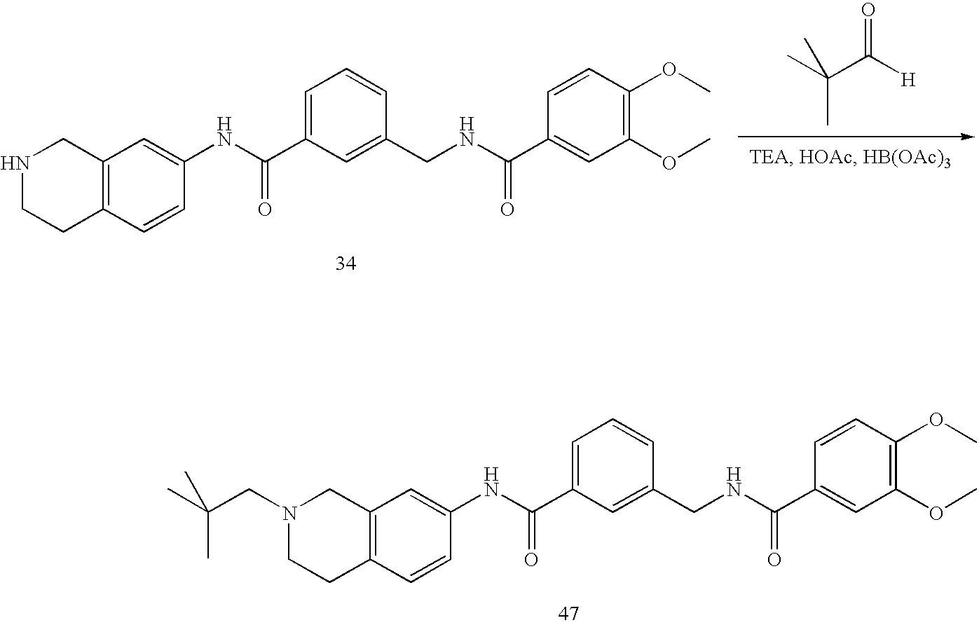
N1CCC2=C(C1)C=C(NC(C1=CC=CC(CNC(C3=CC(OC)=C(OC)C=C3)=O)=C1)=O)C=C2.CC(C([H])=O)(C)C.N1(CC(C)(C)C)CCC2=C(C1)C=C(NC(C1=CC=CC(CNC(C3=CC(OC)=C(OC)C=C3)=O)=C1)=O)C=C2
